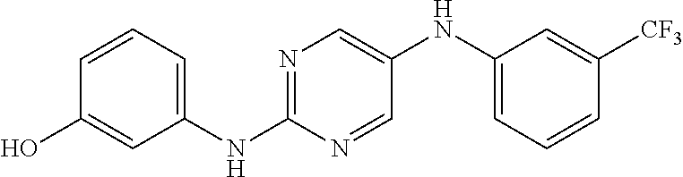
N(C1=NC=C(NC2=CC=CC([CF3])=C2)C=N1)C1=CC=CC(O)=C1
